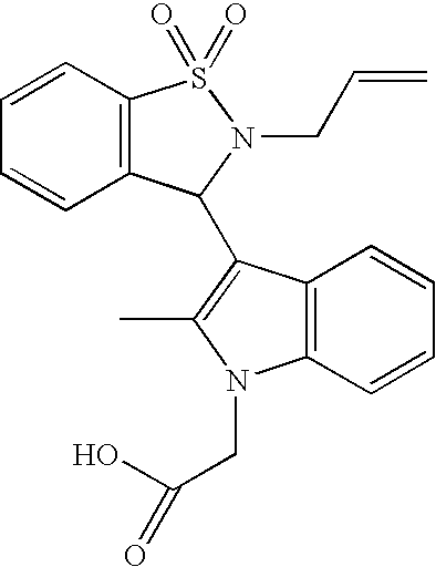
C12=C(C=CC=C1)N(CC(O)=O)C(C)=C2C1C2=C(C=CC=C2)S(=O)(=O)N1CC=C
